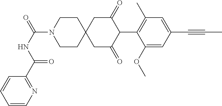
C1CN(C(=O)NC(C2=NC=CC=C2)=O)CCC12CC(=O)C(C1=C(C)C=C(C#CC)C=C1OC)C(=O)C2
